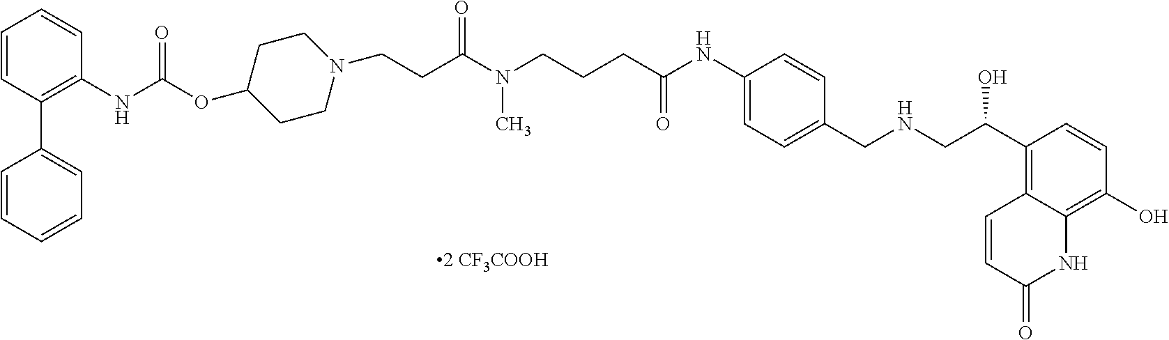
CN(CCCC(NC1=CC=C(CNCC(C2=C3C=CC(=O)NC3=C(O)C=C2)O)C=C1)=O)C(CCN1CCC(OC(NC2=C(C3=CC=CC=C3)C=CC=C2)=O)CC1)=O
